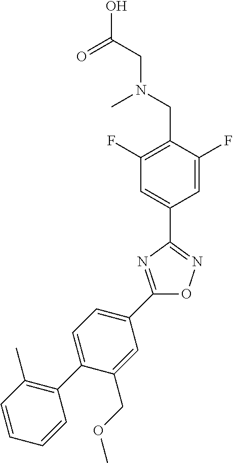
OC(CN(CC1=C(F)C=C(C2=NOC(C3=CC=C(C4=C(C)C=CC=C4)C(COC)=C3)=N2)C=C1F)C)=O
